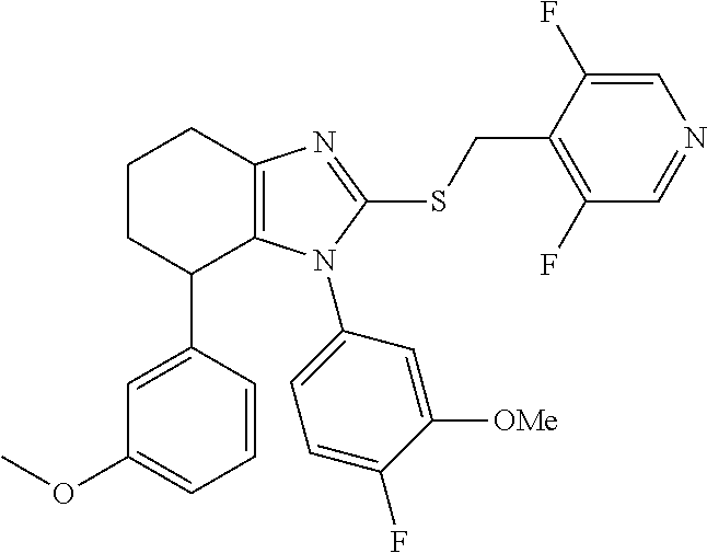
C1(OC)=CC=CC(C2C3=C(CCC2)N=C(SCC2=C(F)C=NC=C2F)N3C2=CC=C(F)C([OMe])=C2)=C1
